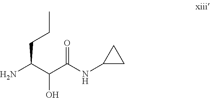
NC(C(C(NC1CC1)=O)O)CCC
